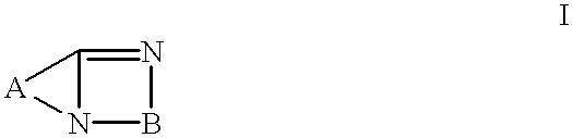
C12=NBN1[A]2
